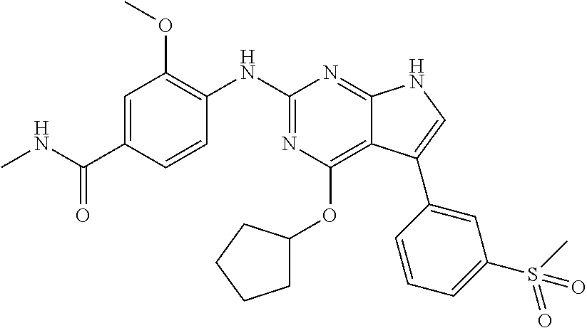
C1=C(C(NC)=O)C=CC(NC2=NC(OC3CCCC3)=C3C(=N2)NC=C3C2=CC(S(C)(=O)=O)=CC=C2)=C1OC
